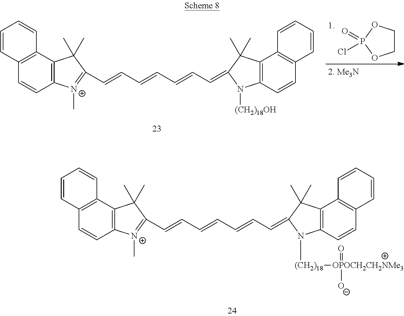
C1COP(=O)(Cl)O1.C12=C(C=CC3=C1C(C)(C)C(C=CC=CC=CC=C1N([(CH2)18OH])C4=C(C5=C(C=C4)C=CC=C5)C1(C)C)=[N+]3C)C=CC=C2.C12=C(C=CC3=C1C(C)(C)C(C=CC=CC=CC=C1C(C)(C)C4=C(C=CC5=C4C=CC=C5)N1[(CH2)18][OPOCH2CH2NMe3](=O)[O-])=[N+]3C)C=CC=C2
